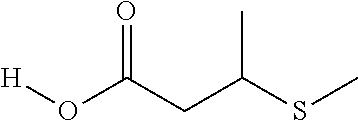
O(C(CC(SC)C)=O)[H]
